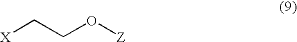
[X]CCO[Z]
